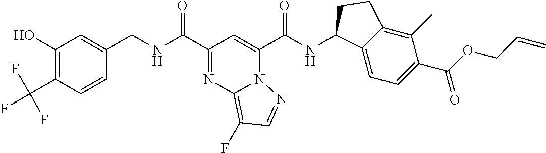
C1=CC(C(F)(F)F)=C(O)C=C1CNC(C1=NC2=C(F)C=NN2C(C(NC2C3=CC=C(C(=O)OCC=C)C(C)=C3CC2)=O)=C1)=O
